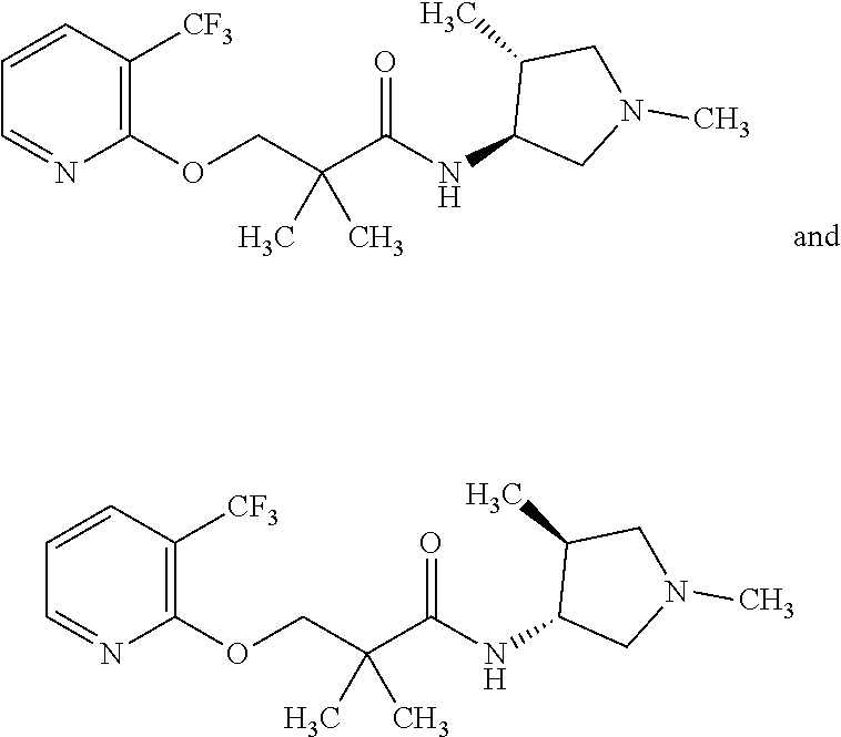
C1=CC([CF3])=C(OCC(C(NC2CN(C)CC2C)=O)(C)C)N=C1.C1=CC([CF3])=C(OCC(C(NC2CN(C)CC2C)=O)(C)C)N=C1
